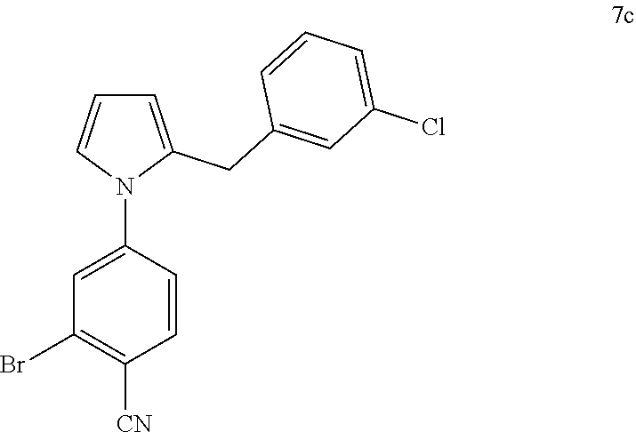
C1=C(CC2=CC(Cl)=CC=C2)N(C2=CC(Br)=C([CN])C=C2)C=C1
